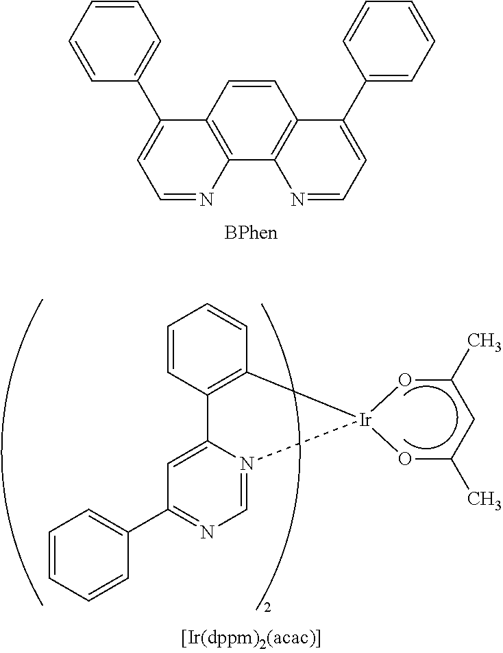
C1=CC2=C(C3=C1C(C1=CC=CC=C1)=CC=N3)N=CC=C2C1=CC=CC=C1.C1=CC2=C(C=C1)[Ir]1(N3=CN=C(C4=CC=CC=C4)C=C23)OC(C)CC(C)O1
